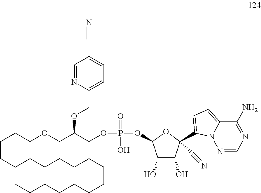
C(CCCCCCCCCCCCCCC)CCOCC(COP(=O)(O)OC1C(O)C(O)C(C#N)(C2=CC=C3C(N)=NC=NN32)O1)OCC1=CC=C(C#N)C=N1
